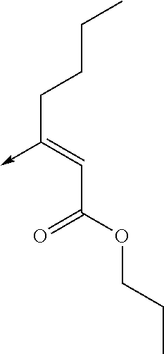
C(C(OCCC)=O)=C(CCCC)->C
